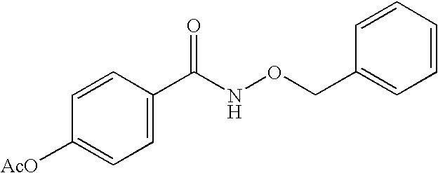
O(CC1=CC=CC=C1)NC(C1=CC=C([AcO])C=C1)=O
